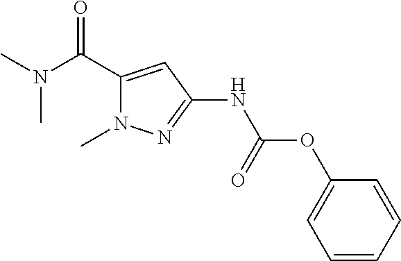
O=C(C1=CC(NC(OC2=CC=CC=C2)=O)=NN1C)N(C)C
